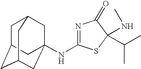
N1=C(NC23CC4CC(CC(C2)C4)C3)SC(C(C)C)(NC)C1=O
